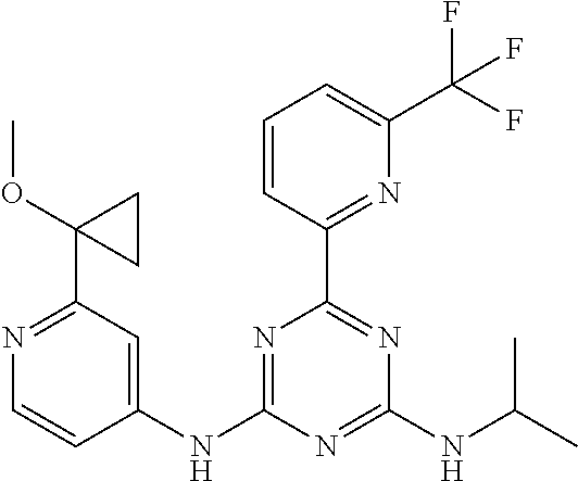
N1=C(NC2=CC(C3(OC)CC3)=NC=C2)N=C(NC(C)C)N=C1C1=NC(C(F)(F)F)=CC=C1
